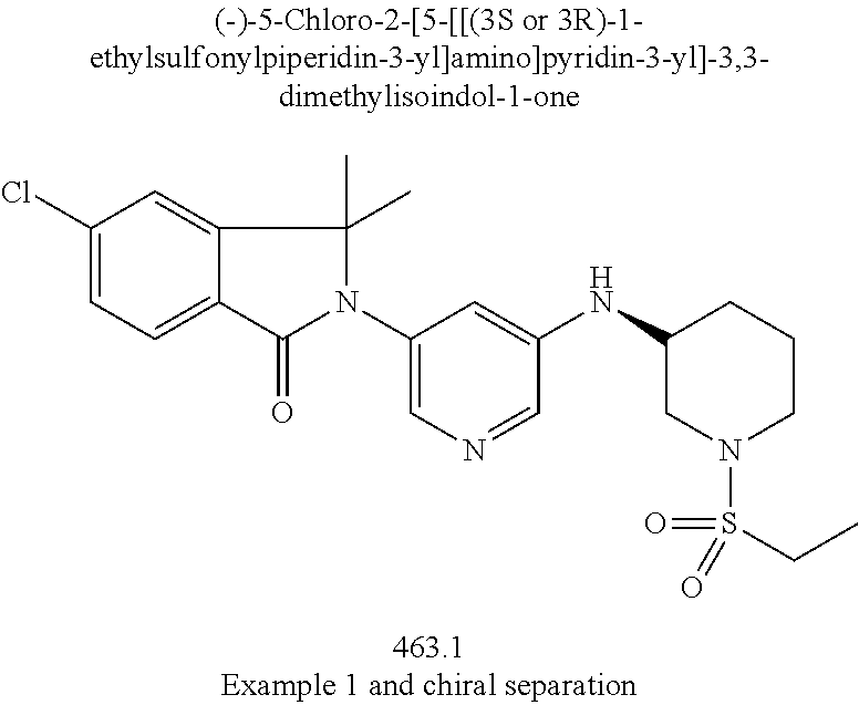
C1(Cl)=CC=C2C(=C1)C(C)(C)N(C1=CN=CC(NC3CN(S(=O)(CC)=O)CCC3)=C1)C2=O
